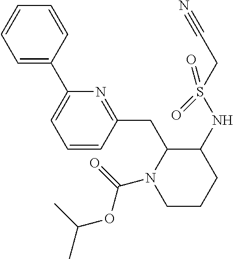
C(C)(C)OC(=O)N1CCCC(NS(CC#N)(=O)=O)C1CC1=NC(C2=CC=CC=C2)=CC=C1
